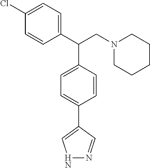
C1(C(CN2CCCCC2)C2=CC=C(C3=CNN=C3)C=C2)=CC=C(Cl)C=C1
